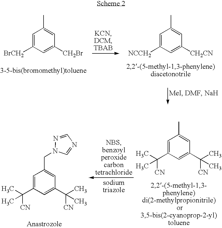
C1=C([CH2Br])C=C(C)C=C1[BrCH2].C1=C([CH2CN])C=C(C)C=C1[NCCH2].C1=C(C([CN])(C)C)C=C(C)C=C1C([CN])(C)C.C1=C(C([CN])(C)C)C=C(CN2C=NC=N2)C=C1C([CN])(C)C
